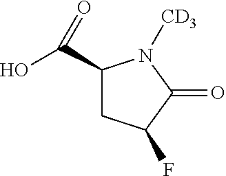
C1(C(O)=O)CC(F)C(=O)N1[CD3]
